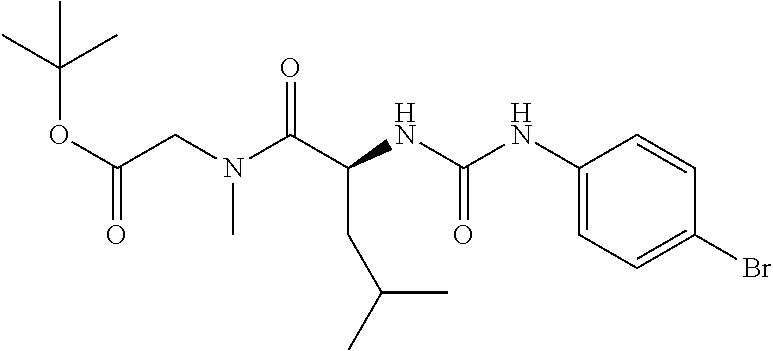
C(C(NC(=O)NC1=CC=C(Br)C=C1)C(N(CC(OC(C)(C)C)=O)C)=O)C(C)C
